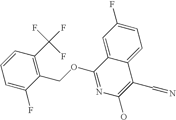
C1=C(F)C(COC2=NC(O)=C(C=N)C3=CC=C(F)C=C23)=C(C(F)(F)F)C=C1
